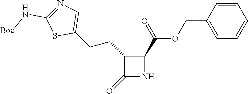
C1(CCC2=CN=C(N[Boc])S2)C(=O)NC1C(=O)OCC1=CC=CC=C1
